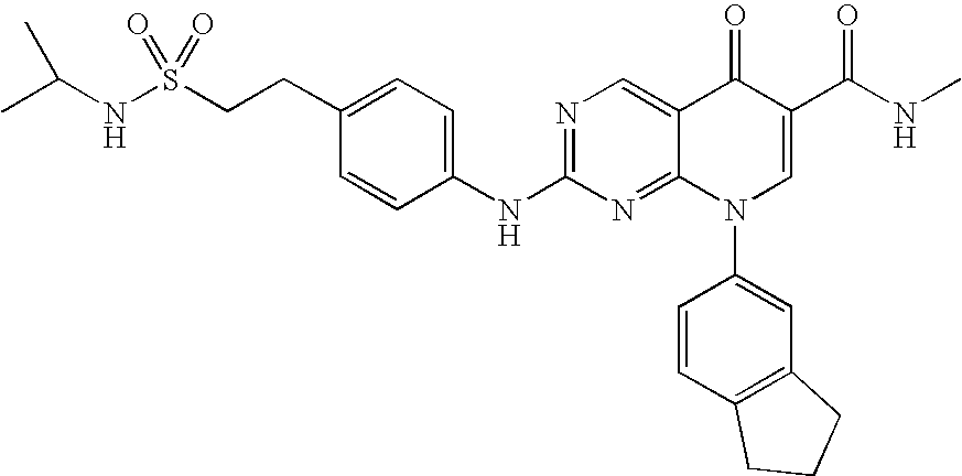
N1=C(NC2=CC=C(CCS(NC(C)C)(=O)=O)C=C2)N=C2C(=C1)C(=O)C(C(=O)NC)=CN2C1=CC2=C(C=C1)CCC2
